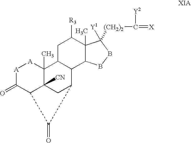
[A]1C(=O)C2C3([CN])C(C)([A]1)C1C(C(C3)C2=O)C2C(C)(C([R3])C1)C([Y1])([(CH2)2]C([Y2])=[X])BB2
